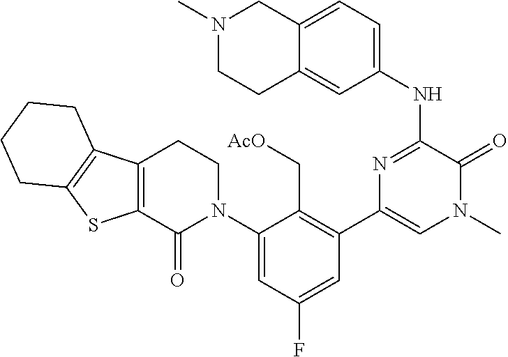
C1(C2=CN(C)C(=O)C(NC3=CC=C4C(=C3)CCN(C)C4)=N2)=C(C[AcO])C(N2CCC3=C(C2=O)SC2=C3CCCC2)=CC(F)=C1
